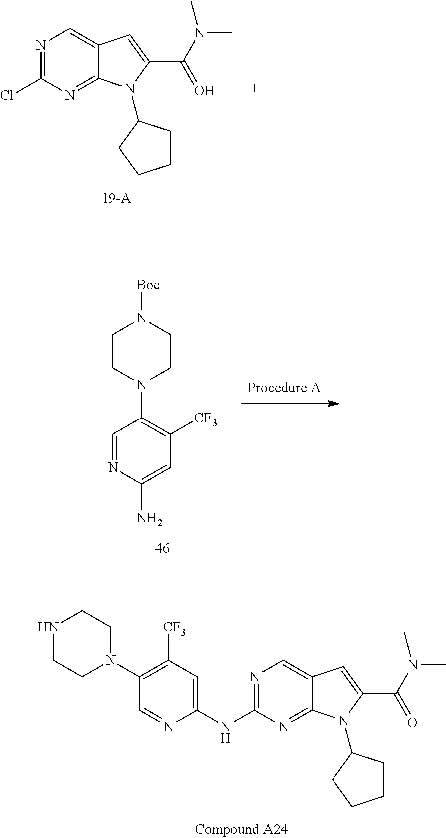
C1=C(NC2=NC=C3C(=N2)N(C2CCCC2)C(C(N(C)C)=O)=C3)N=CC(N2CCNCC2)=C1[CF3].N1=C(Cl)N=C2C(=C1)C=C(C(N(C)C)=O)N2C1CCCC1.C1=C(N)N=CC(N2CCN([Boc])CC2)=C1[CF3]
